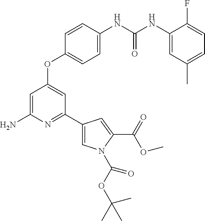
C1=C(N)N=C(C2=CN(C(OC(C)(C)C)=O)C(C(OC)=O)=C2)C=C1OC1=CC=C(NC(NC2=CC(C)=CC=C2F)=O)C=C1
